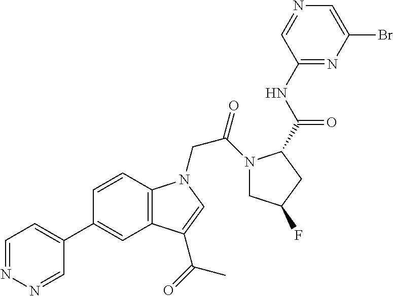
C1=NN=CC(C2=CC3=C(C=C2)N(CC(=O)N2CC(F)CC2C(NC2=NC(Br)=CN=C2)=O)C=C3C(=O)C)=C1
